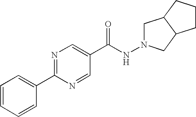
C1=CC=CC(C2=NC=C(C(NN3CC4C(C3)CCC4)=O)C=N2)=C1
